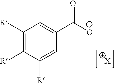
[X].C1([R])=C([R])C([R])=CC(C([O-])=O)=C1
